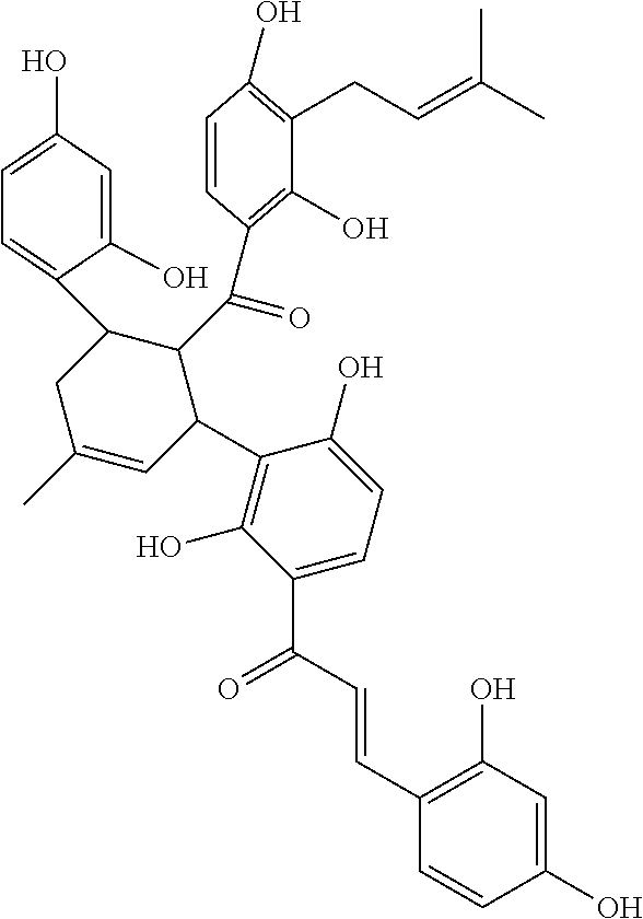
C(C1=CC=C(O)C(C2C(C(=O)C3=C(O)C(CC=C(C)C)=C(O)C=C3)C(C3=CC=C(O)C=C3O)CC(C)=C2)=C1O)(C=CC1=C(O)C=C(O)C=C1)=O
